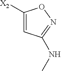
C1([X2])=CC(NC)=NO1
